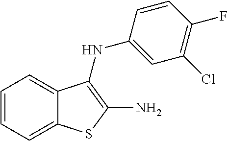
C12=CC=CC=C1C(NC1=CC(Cl)=C(F)C=C1)=C(N)S2
